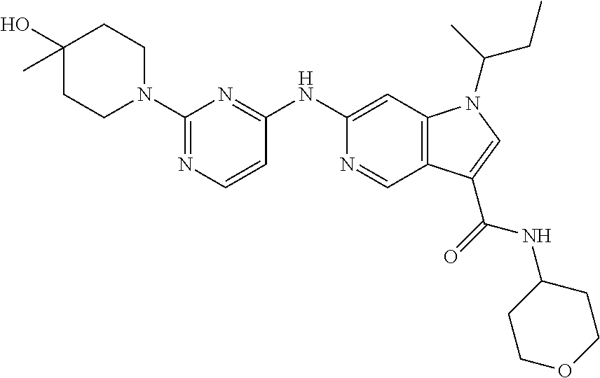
C1(N2CCC(O)(C)CC2)=NC=CC(NC2=CC3=C(C=N2)C(C(=O)NC2CCOCC2)=CN3C(C)CC)=N1
